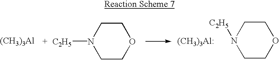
[(CH3)3Al].N1([C2H5])CCOCC1.N1([C2H5])CCOCC1.[(CH3)3Al:]
